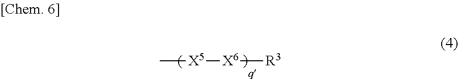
C[X5][X6][R3]
